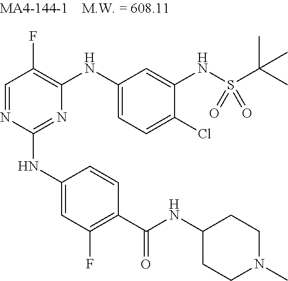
N1=C(NC2=CC(F)=C(C(NC3CCN(C)CC3)=O)C=C2)N=CC(F)=C1NC1=CC=C(Cl)C(NS(C(C)(C)C)(=O)=O)=C1
